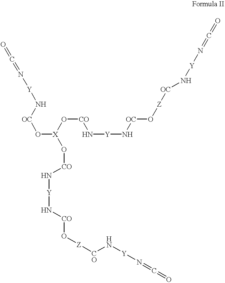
O([X](O[CO]N[Y]N[CO]O[Z][CO]N[Y]N=C=O)O[CO]N[Y]N[OC]O[Z][OC]N[Y]N=C=O)[OC]N[Y]N=C=O
